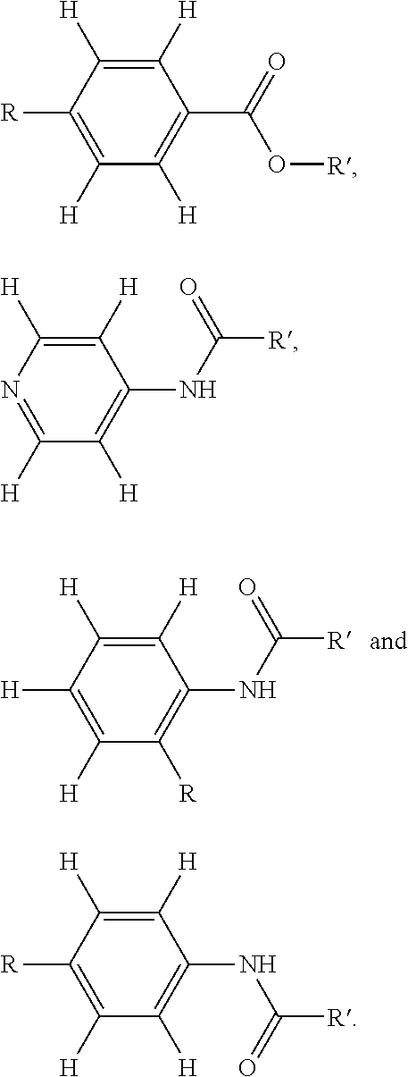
C1([H])=C([H])N=C([H])C([H])=C1NC(=O)[R].C1([H])=C([H])C([H])=C([H])C([R])=C1NC(=O)[R].C1([H])=C([H])C([R])=C([H])C([H])=C1C(O[R])=O.C1([H])=C([H])C([R])=C([H])C([H])=C1NC([R])=O
